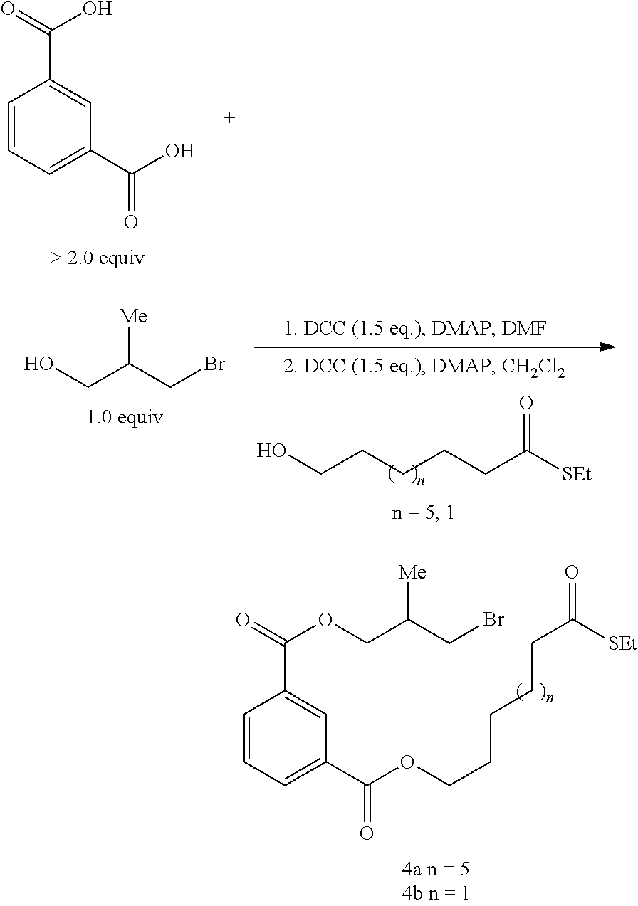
C1=CC=C(C(O)=O)C=C1C(=O)O.OCCCCCC([SEt])=O.OCC(CBr)[Me].C1=CC=C(C(OCCCCCC(=O)[SEt])=O)C=C1C(=O)OCC(CBr)[Me]
